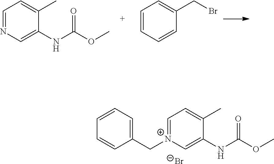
N1=CC=C(C)C(NC(OC)=O)=C1.C1=CC=C(CBr)C=C1.C1=CC=C(C[N+]2=CC=C(C)C(NC(OC)=O)=C2)C=C1.[Br-]
